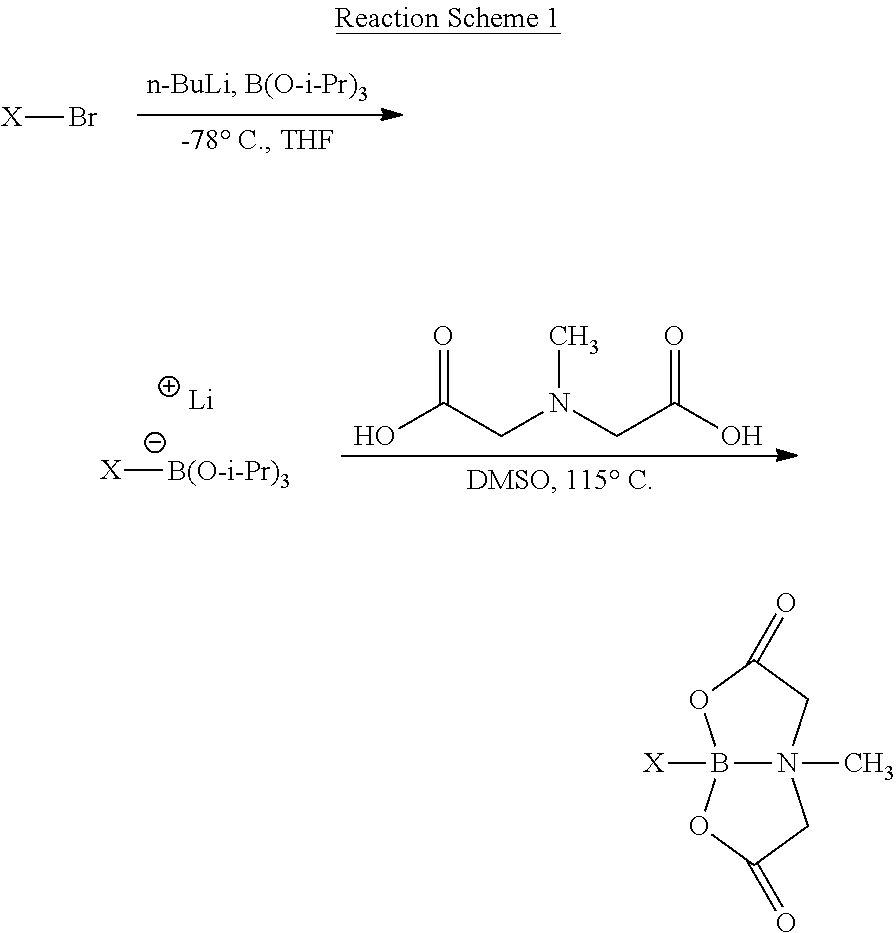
[X]Br.[X][B(O-i-Pr)3].[Li].OC(CN(CC(O)=O)C)=O.B12([X])N(C)(CC(=O)O1)CC(=O)O2
